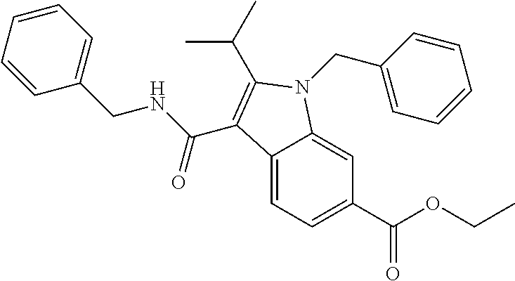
C1=CC=CC(CNC(=O)C2=C(C(C)C)N(CC3=CC=CC=C3)C3=CC(C(OCC)=O)=CC=C32)=C1
